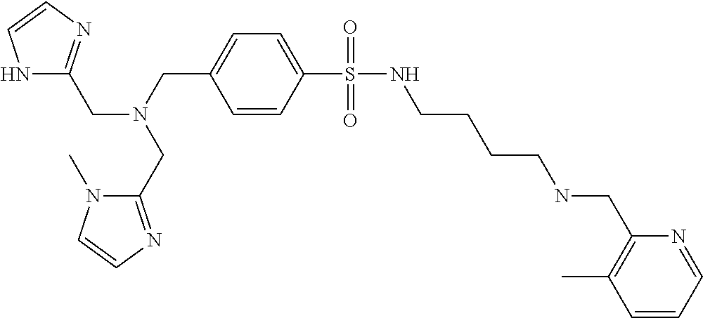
C1(S(NCCCCNCC2=C(C)C=CC=N2)(=O)=O)=CC=C(CN(CC2=NC=CN2C)CC2=NC=CN2)C=C1
